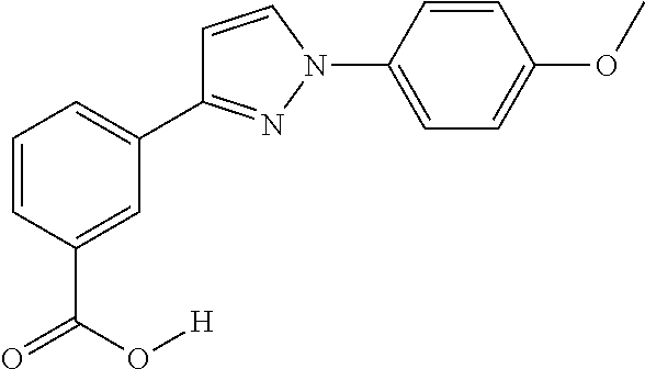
C1=CC(C(O[H])=O)=CC(C2=NN(C3=CC=C(OC)C=C3)C=C2)=C1
